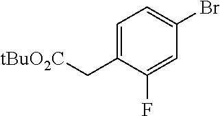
C1=C(C[tBuO2C])C(F)=CC(Br)=C1
